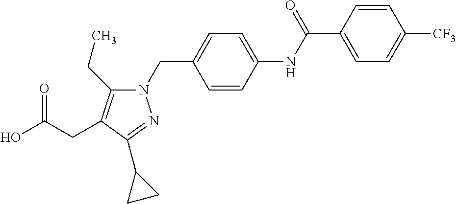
N1(CC2=CC=C(NC(C3=CC=C([CF3])C=C3)=O)C=C2)C(CC)=C(CC(O)=O)C(C2CC2)=N1
